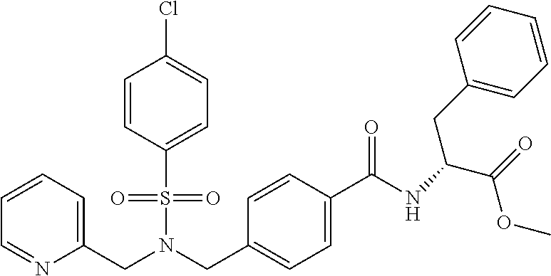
C1=CC=C(CN(CC2=CC=C(C(=O)NC(CC3=CC=CC=C3)C(OC)=O)C=C2)S(=O)(=O)C2=CC=C(Cl)C=C2)N=C1
